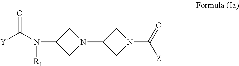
N(C1CN(C2CN(C([Z])=O)C2)C1)([R1])C([Y])=O
